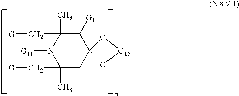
C1(C[G])(C)CC2(C([G1])C(C)(C[G])N1[G11])O[G15]O2
